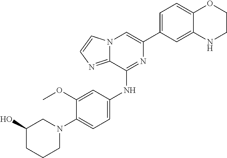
C1(C2=CC=C3C(=C2)NCCO3)=CN2C(=NC=C2)C(NC2=CC=C(N3CC(O)CCC3)C(OC)=C2)=N1
